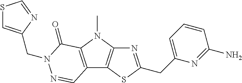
N1=C(CC2=CC=CC(N)=N2)SC2=C1N(C)C1=C2C=NN(CC2=CSC=N2)C1=O
